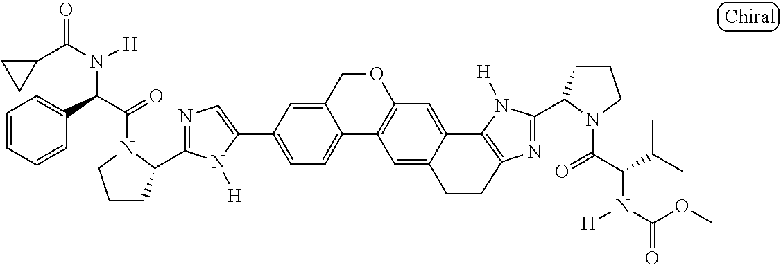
C1(C2=CC=C3C(=C2)COC2=C3C=C3C(=C2)C2=C(N=C(C4CCCN4C(=O)C(C(C)C)N([H])C(OC)=O)N2[H])CC3)=CN=C(C2CCCN2C(=O)C(C2=CC=CC=C2)N([H])C(C2CC2)=O)N1[H]
